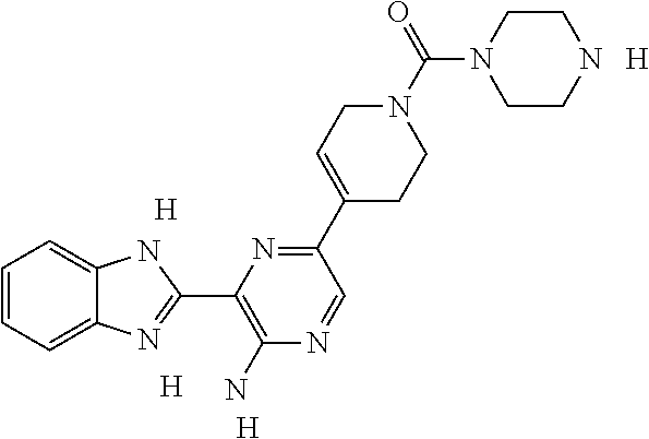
[H].[H].[H].C1=CC=C2C(=C1)NC(C1=C(N)N=CC(C3=CCN(C(=O)N4CCNCC4)CC3)=N1)=N2.[H]
